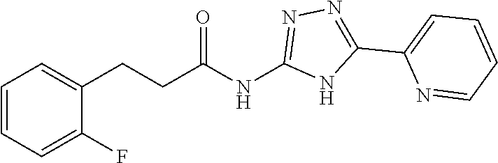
C(NC1=NN=C(C2=CC=CC=N2)N1)(=O)CCC1=CC=CC=C1F
